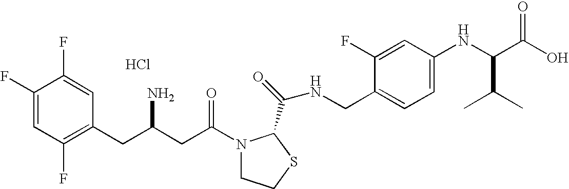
Cl.C1(F)=CC(F)=C(CC(CC(=O)N2CCSC2C(=O)NCC2=CC=C(NC(C(O)=O)C(C)C)C=C2F)N)C=C1F
